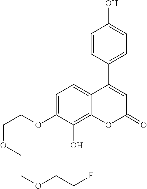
C1=CC(C2=CC(=O)OC3=C(O)C(OCCOCCOCCF)=CC=C23)=CC=C1O
